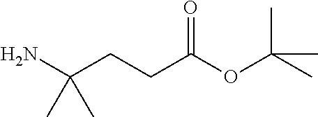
CC(OC(CCC(N)(C)C)=O)(C)C
